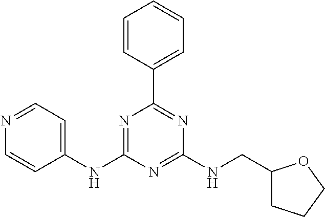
C1(NC2=NC(C3=CC=CC=C3)=NC(NCC3CCCO3)=N2)=CC=NC=C1
